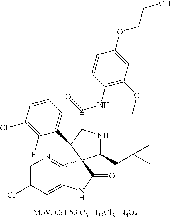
C1=C(Cl)C=C2C(=N1)C1(C(=O)N2)C(CC(C)(C)C)NC(C(NC2=C(OC)C=C(OCCO)C=C2)=O)C1C1=CC=CC(Cl)=C1F
